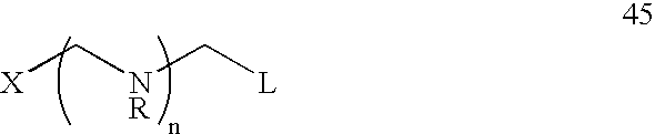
[X]C[NR]C[L]
